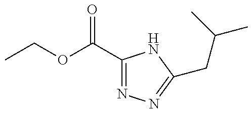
CCOC(C1=NN=C(CC(C)C)N1)=O
